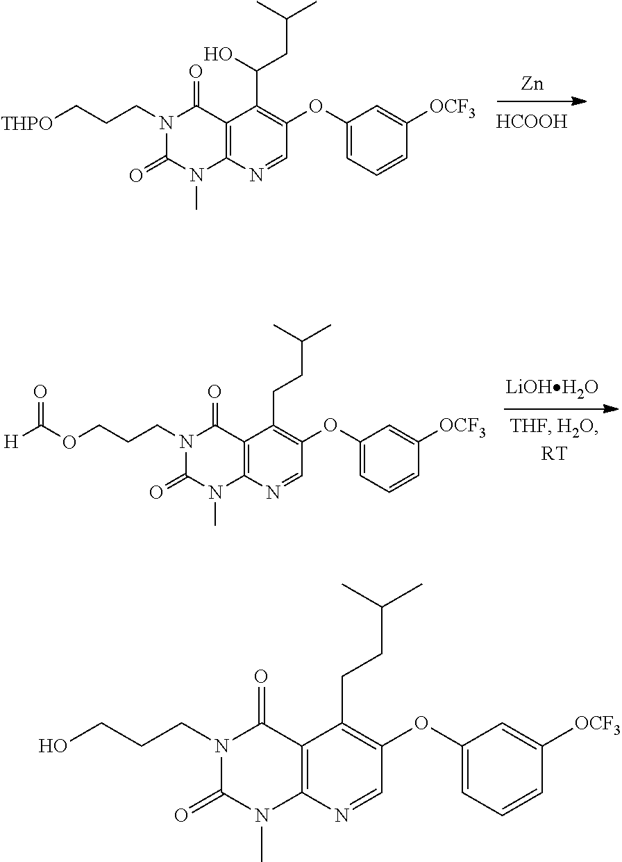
[THPO]CCCN1C(=O)N(C)C2=C(C1=O)C(C(CC(C)C)O)=C(OC1=CC=CC([OCF3])=C1)C=N2.[Zn].[HCOOH].O(CCCN1C(=O)N(C)C2=C(C1=O)C(CCC(C)C)=C(OC1=CC=CC([OCF3])=C1)C=N2)C([H])=O.[LiOHH2O].OCCCN1C(=O)N(C)C2=C(C1=O)C(CCC(C)C)=C(OC1=CC=CC([OCF3])=C1)C=N2
